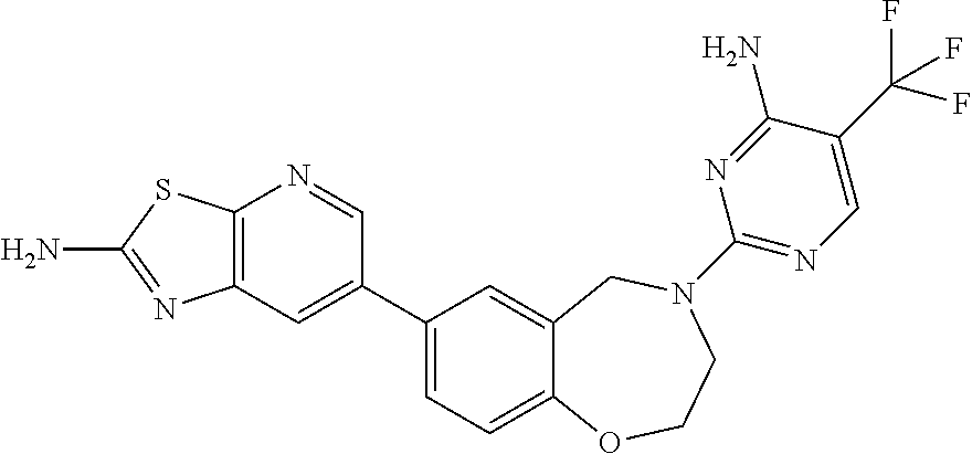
C12=C(C=C(C3=CC=C4C(=C3)CN(C3=NC=C(C(F)(F)F)C(N)=N3)CCO4)C=N1)N=C(N)S2
